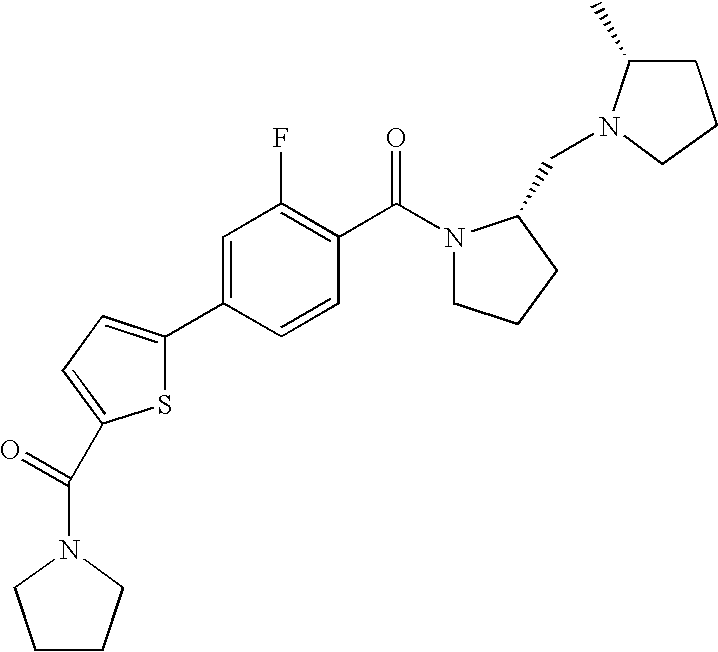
C1=CC(C2=CC=C(C(N3CCCC3)=O)S2)=CC(F)=C1C(N1CCCC1CN1C(C)CCC1)=O
